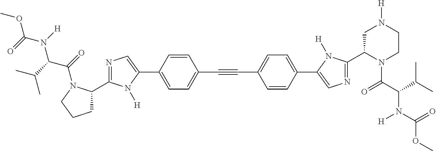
COC(N([H])C(C(C)C)C(=O)N1C(C2=NC=C(C3=CC=C(C#CC4=CC=C(C5=CN=C(C6N(C(=O)C(N([H])C(OC)=O)C(C)C)CCN([H])C6)N5[H])C=C4)C=C3)N2[H])CCC1)=O
